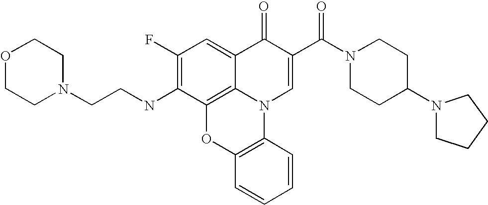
C1(F)=C(NCCN2CCOCC2)C2=C3C(=C1)C(=O)C(C(N1CCC(N4CCCC4)CC1)=O)=CN3C1=C(O2)C=CC=C1
